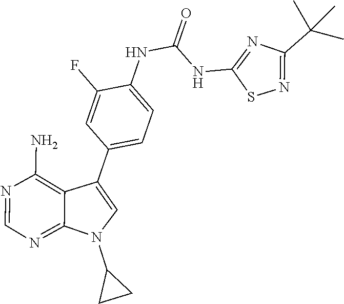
N1=C2N(C3CC3)C=C(C3=CC=C(NC(NC4=NC(C(C)(C)C)=NS4)=O)C(F)=C3)C2=C(N)N=C1
